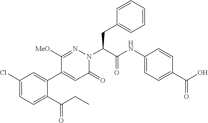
C1(Cl)=CC=C(C(CC)=O)C(C2=CC(=O)N(C(CC3=CC=CC=C3)C(NC3=CC=C(C(O)=O)C=C3)=O)N=C2[MeO])=C1
